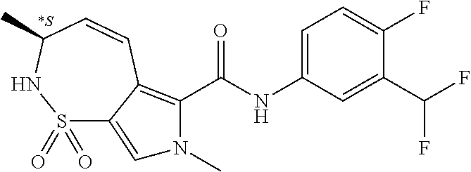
C1(C(F)F)=CC(NC(=O)C2=C3C(=CN2C)S(=O)(=O)NC(C)C=C3)=CC=C1F.[*S]
